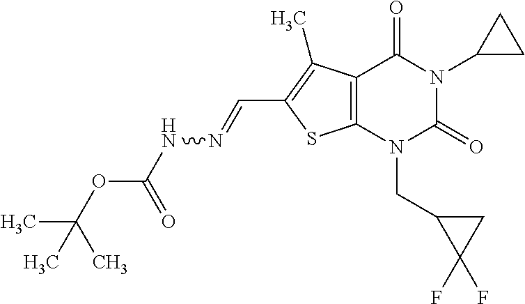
C12=C(N(CC3C(F)(F)C3)C(=O)N(C3CC3)C1=O)SC(C=NNC(OC(C)(C)C)=O)=C2C
